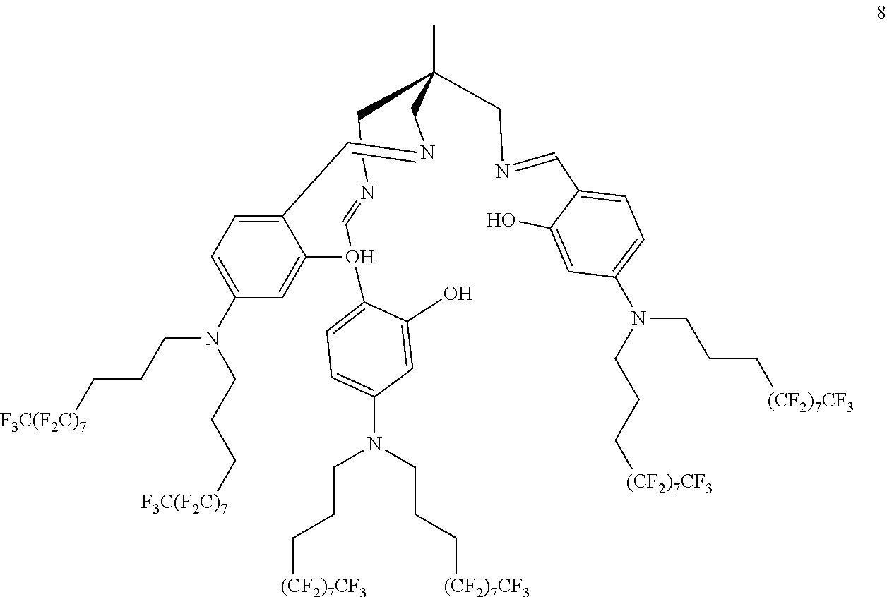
C1CC(CN=CC2=CC=C(N(CCC[(CF2)7CF3])CCC[(CF2)7CF3])C=C2O)(C)CN=CC2=CC=C(N(CCC[F3C(F2C)7])CCC[F3C(F2C)7])C=C2O(C2=CC=C(N(CCC[(CF2)7CF3])CCC[(CF2)7CF3])C=C2O)C=N1
